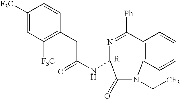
C1(NC(CC2=C([F3C])C=C([F3C])C=C2)=O)N=C([Ph])C2=C(N(C[CF3])C1=O)C=CC=C2
